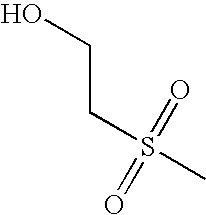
OCCS(C)(=O)=O
